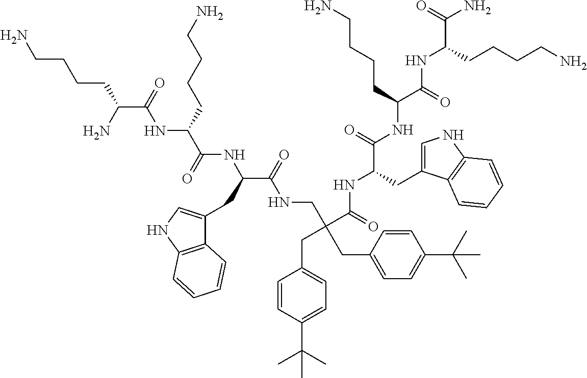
C(C(=O)NCC(CC1=CC=C(C(C)(C)C)C=C1)(C(=O)NC(C(=O)NC(C(=O)NC(C(=O)N)CCCCN)CCCCN)CC1=CNC2=C1C=CC=C2)CC1=CC=C(C(C)(C)C)C=C1)(NC(C(NC(C(N)CCCCN)=O)CCCCN)=O)CC1=CNC2=C1C=CC=C2
